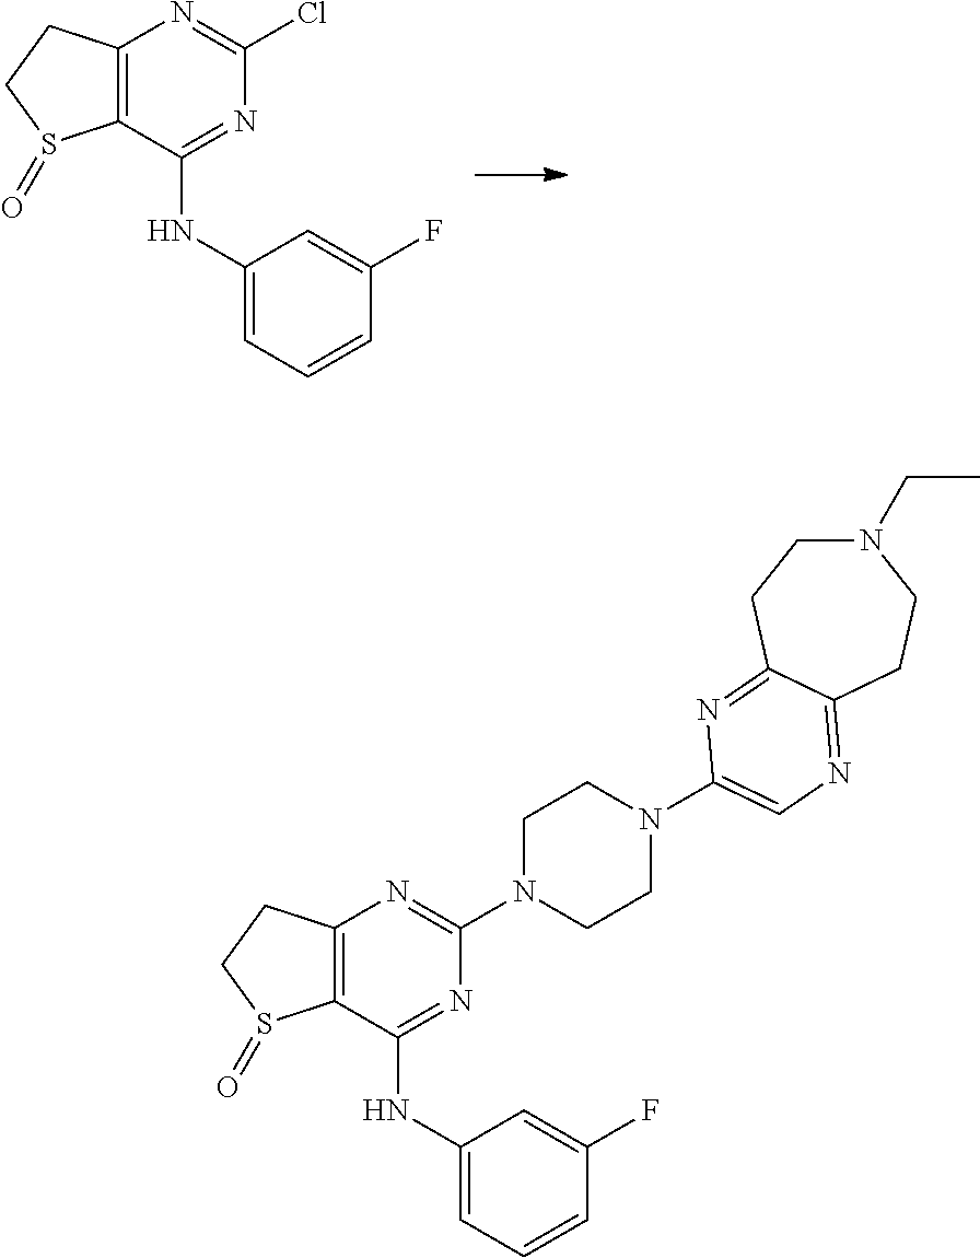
C12=C(C(NC3=CC=CC(F)=C3)=NC(Cl)=N1)S(=O)CC2.C12=C(C(NC3=CC=CC(F)=C3)=NC(N3CCN(C4=CN=C5C(=N4)CCN(CC)CC5)CC3)=N1)S(=O)CC2
